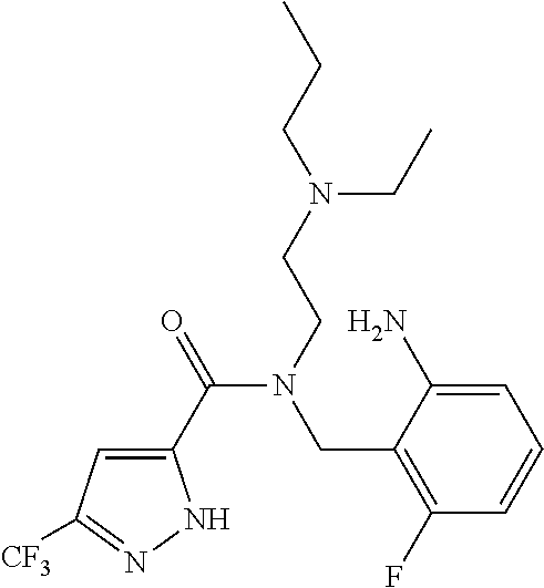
C1(C(=O)N(CCN(CC)CCC)CC2=C(F)C=CC=C2N)=CC([CF3])=NN1
